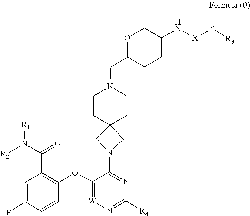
C1([R4])=N[W]=C(OC2=C(C(N([R1])[R2])=O)C=C(F)C=C2)C(N2CC3(C2)CCN(CC2OCC(N[X][Y][R3])CC2)CC3)=N1
